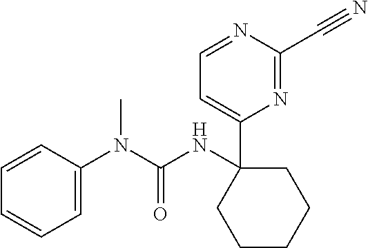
N1=C(C#N)N=CC=C1C1(NC(N(C2=CC=CC=C2)C)=O)CCCCC1
